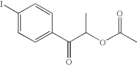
C1(I)=CC=C(C(C(OC(C)=O)C)=O)C=C1
